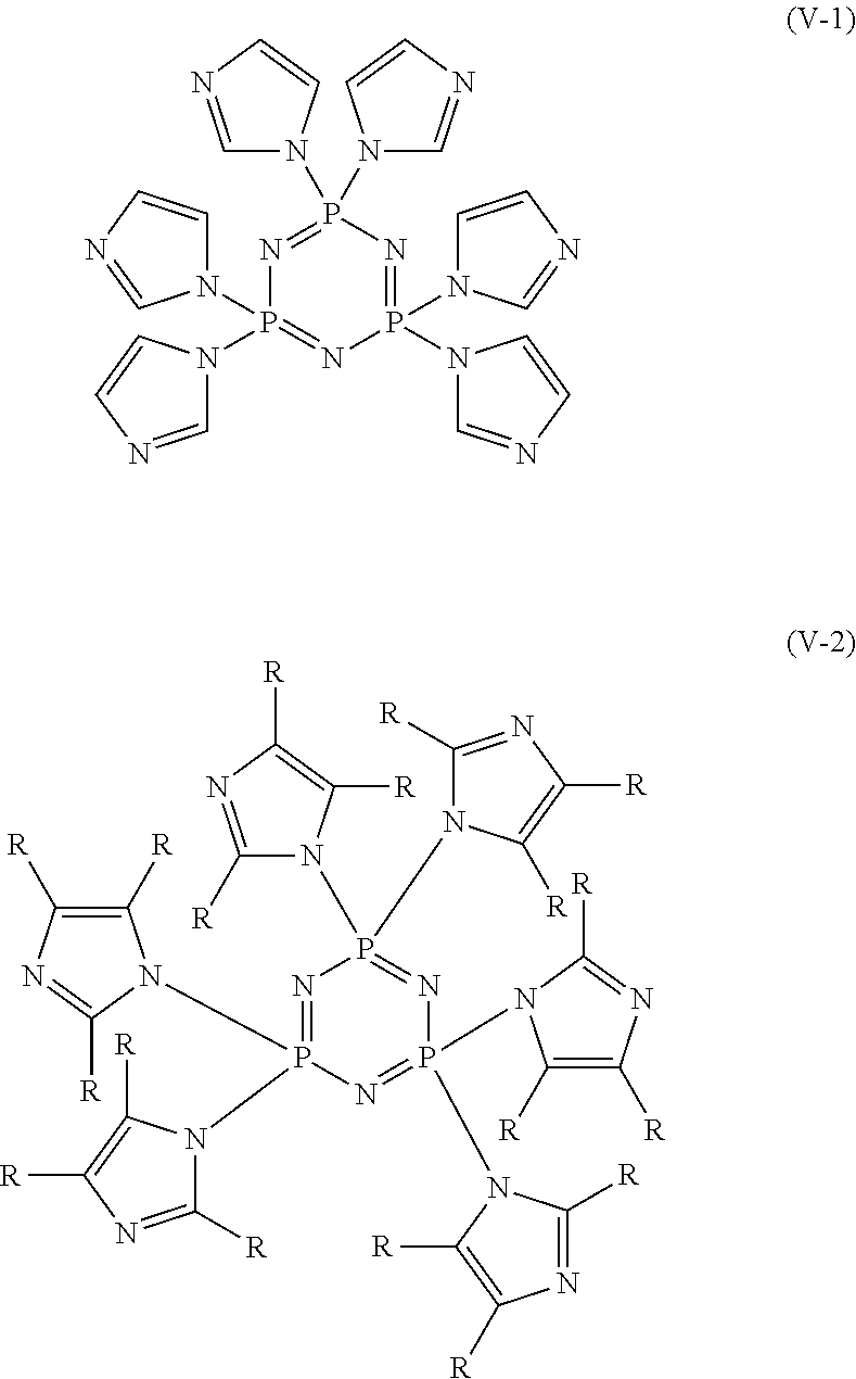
P1(N2C=NC=C2)(N2C=NC=C2)=NP(N2C=CN=C2)(N2C=NC=C2)=NP(N2C=NC=C2)(N2C=CN=C2)=N1.N1=P(N2C([R])=NC([R])=C2[R])(N2C([R])=C([R])N=C2[R])N=P(N2C([R])=NC([R])=C2[R])(N2C([R])=C([R])N=C2[R])N=P1(N1C([R])=NC([R])=C1[R])N1C([R])=NC([R])=C1[R]
